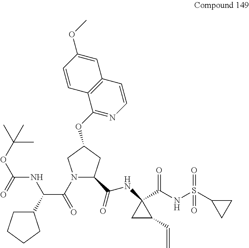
N1(C(=O)C(C2CCCC2)NC(OC(C)(C)C)=O)C(C(=O)NC2(C(NS(C3CC3)(=O)=O)=O)CC2C=C)CC(OC2=NC=CC3=C2C=CC(OC)=C3)C1
